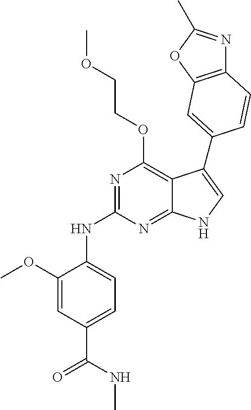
N(C1=NC(OCCOC)=C2C(=N1)NC=C2C1=CC2=C(N=C(C)O2)C=C1)C1=CC=C(C(NC)=O)C=C1OC
